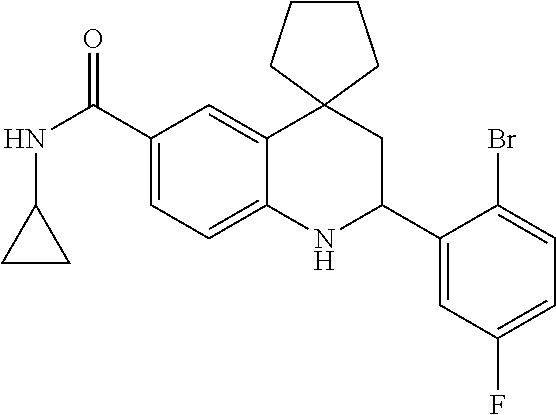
C1(C(NC2CC2)=O)=CC=C2C(=C1)C1(CC(C3=CC(F)=CC=C3Br)N2)CCCC1
